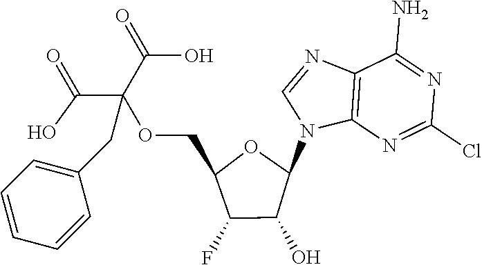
C12=C(N=C(Cl)N=C1N)N(C1OC(COC(C(=O)O)(C(=O)O)CC3=CC=CC=C3)C(F)C1O)C=N2
